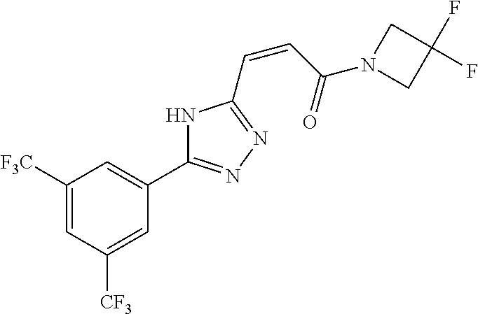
C1([F3C])=CC([CF3])=CC(C2=NN=C(C=CC(N3CC(F)(F)C3)=O)N2)=C1
